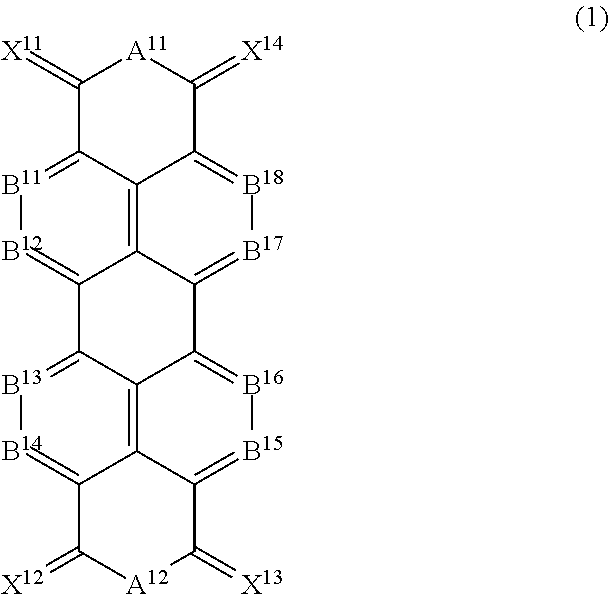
C12=C3C4=[B11][B12]=C1C1=[B13][B14]=C5C6=C1C(=[B16][B15]=C6C(=[X13])[A12]C5=[X12])C2=[B17][B18]=C3C(=[X14])[A11]C4=[X11]
